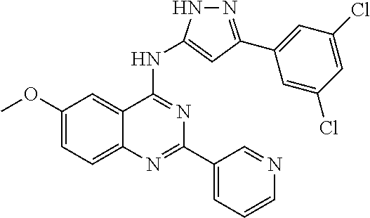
C1(OC)=CC=C2C(=C1)C(NC1=CC(C3=CC(Cl)=CC(Cl)=C3)=NN1)=NC(C1=CC=CN=C1)=N2
